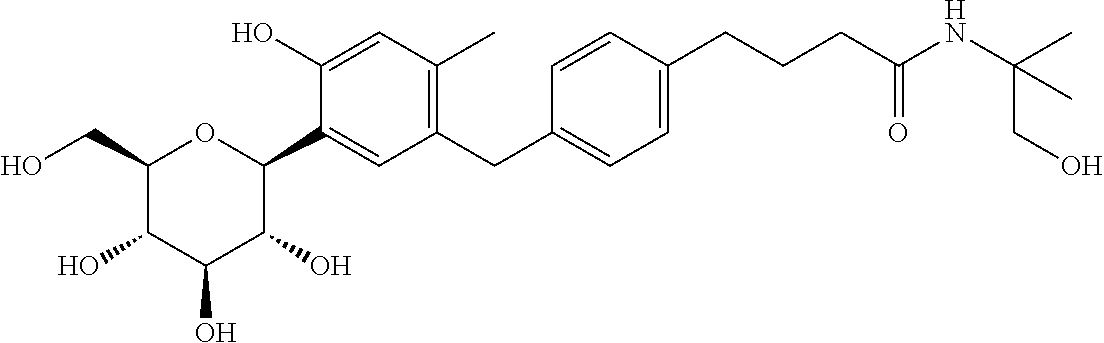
C1(CO)C(O)C(O)C(O)C(C2=CC(CC3=CC=C(CCCC(NC(C)(CO)C)=O)C=C3)=C(C)C=C2O)O1
